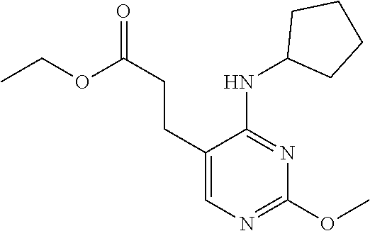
C1(CCC(OCC)=O)=CN=C(OC)N=C1NC1CCCC1
